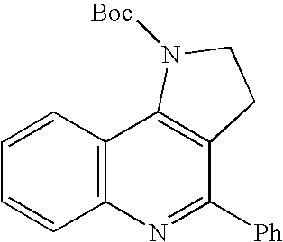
C1=CC2=C(C=C1)N=C([Ph])C1=C2N([Boc])CC1
